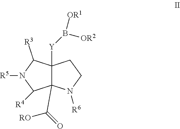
C12(C([RO])=O)C([R4])N([R5])C([R3])C1([Y]B([OR1])[OR2])CCN2[R6]
